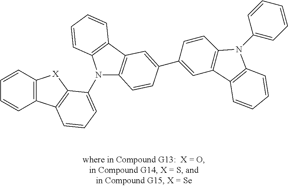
C1=CC2=C(C=C1)C1=C([X]2)C(N2C3=C(C4=C2C=CC=C4)C=C(C2=CC4=C(C=C2)N(C2=CC=CC=C2)C2=C4C=CC=C2)C=C3)=CC=C1
